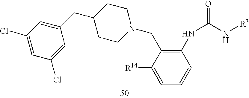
C1(Cl)=CC(Cl)=CC(CC2CCN(CC3=C(NC(=O)N[R3])C=CC=C3[R14])CC2)=C1
